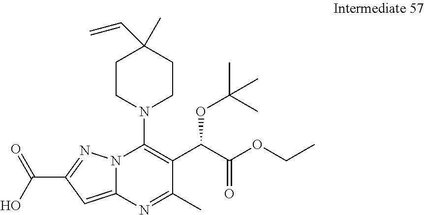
C1(C(O)=O)=NN2C(=C1)N=C(C)C(C(C(OCC)=O)OC(C)(C)C)=C2N1CCC(C=C)(C)CC1
